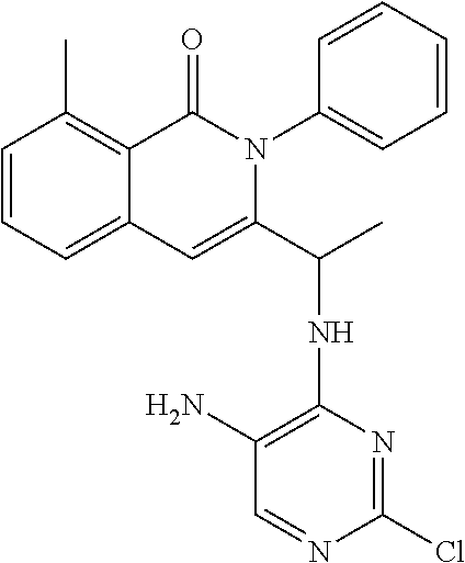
C1=CC=C2C(=C1C)C(=O)N(C1=CC=CC=C1)C(C(NC1=C(N)C=NC(Cl)=N1)C)=C2
